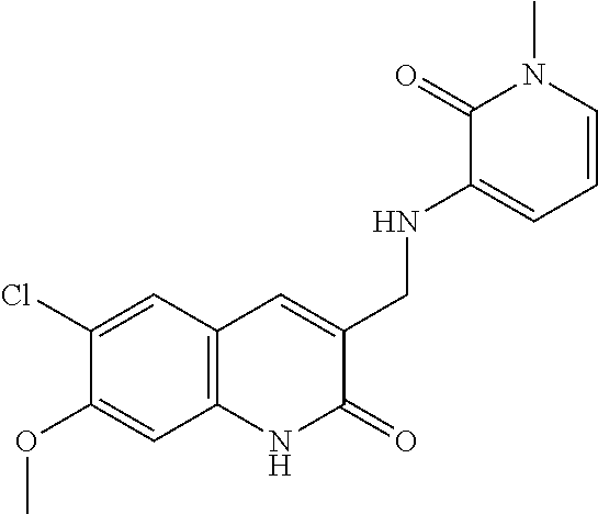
C1(Cl)=CC2=C(C=C1OC)NC(=O)C(CNC1=CC=CN(C)C1=O)=C2
